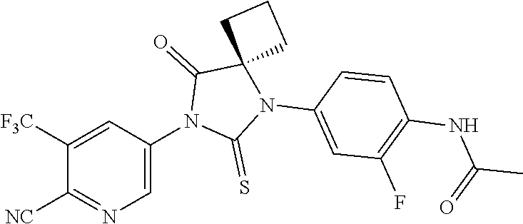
C1([F3C])=CC(N2C(=S)N(C3=CC(F)=C(NC(C)=O)C=C3)C3(C2=O)CCC3)=CN=C1[NC]
